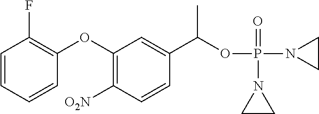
C1=CC=CC(OC2=C([O2N])C=CC(C(OP(N3CC3)(=O)N3CC3)C)=C2)=C1F
